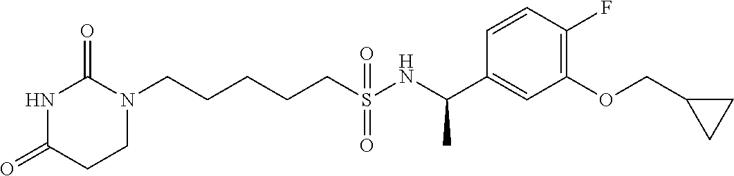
N1C(=O)CCN(CCCCCS(NC(C2=CC(OCC3CC3)=C(F)C=C2)C)(=O)=O)C1=O
